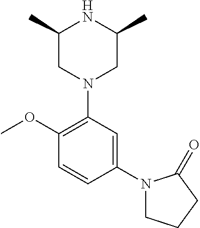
C1(OC)=C(N2CC(C)NC(C)C2)C=C(N2CCCC2=O)C=C1
